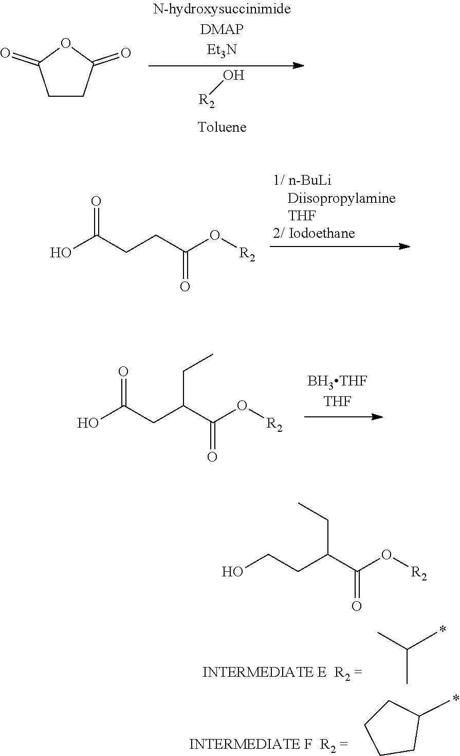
C(C)(C)C.C1CCCC1C.OCCC(C(O[R2])=O)CC.O[R2].C1CC(=O)OC1=O.OC(CCC(O[R2])=O)=O.OC(CC(C(O[R2])=O)CC)=O
